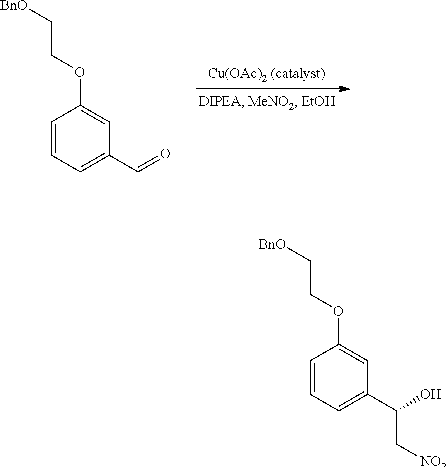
C1=CC=C(C=O)C=C1OCC[BnO].C1=CC=C(C(O)C[NO2])C=C1OCC[BnO]
